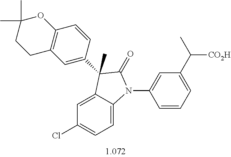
C1=C2C(=CC=C1Cl)N(C1=CC(C([CO2H])C)=CC=C1)C(=O)C2(C)C1=CC2=C(C=C1)OC(C)(C)CC2
